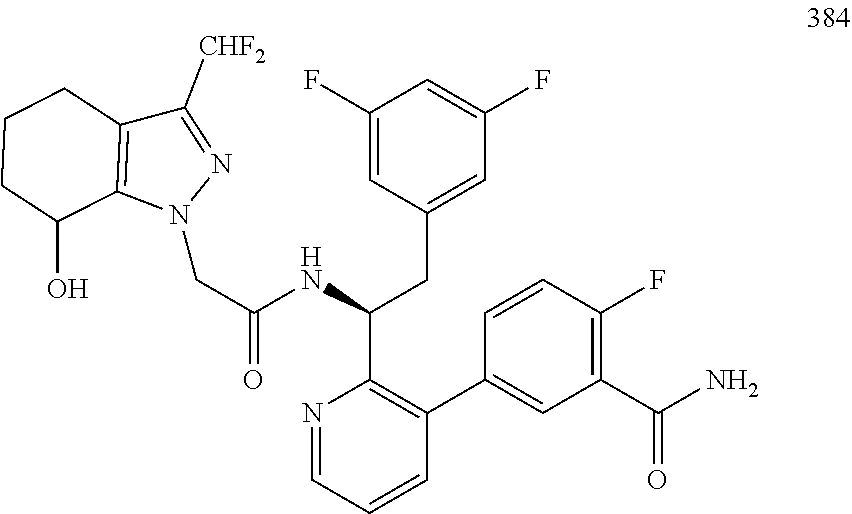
C(C(NC(CC1=CC(F)=CC(F)=C1)C1=C(C2=CC(C(=O)N)=C(F)C=C2)C=CC=N1)=O)N1N=C([CHF2])C2=C1C(O)CCC2
